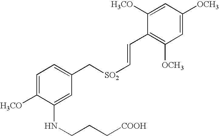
C1=C([H3CO])C(NCCC[COOH])=CC(C[SO2]C=CC2=C([OCH3])C=C([OCH3])C=C2[H3CO])=C1
